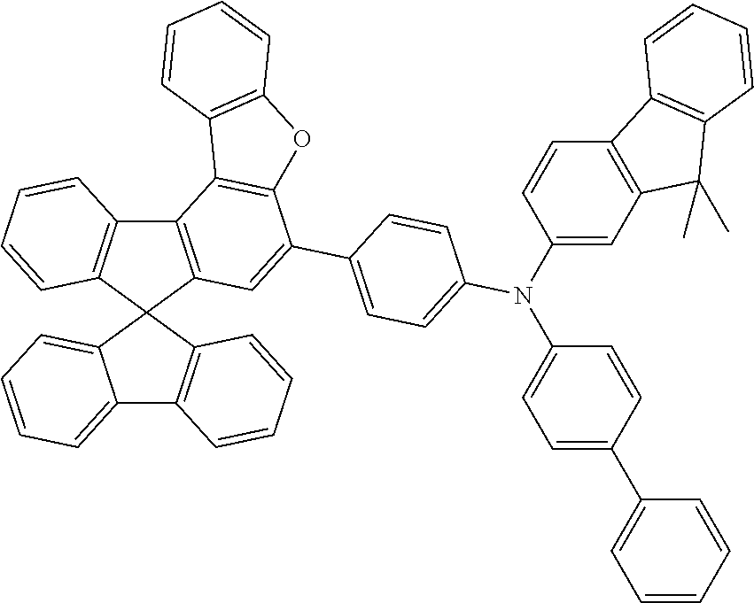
C12=C(C3(C4=C1C=CC=C4)C1=CC=CC=C1C1=C3C=CC=C1)C=C(C1=CC=C(N(C3=CC4=C(C=C3)C3=C(C4(C)C)C=CC=C3)C3=CC=C(C4=CC=CC=C4)C=C3)C=C1)C1=C2C2=C(O1)C=CC=C2
